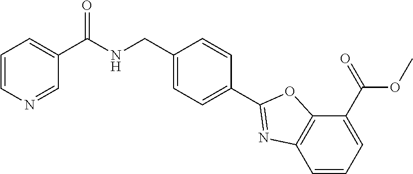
C1=CN=CC(C(NCC2=CC=C(C3=NC4=C(O3)C(C(=O)OC)=CC=C4)C=C2)=O)=C1
